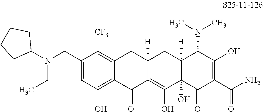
C1(CN(C2CCCC2)CC)=CC(O)=C2C(=C1[CF3])CC1([H])C(=C(O)C3(O)C([H])(C1)C(N(C)C)C(O)=C(C(N)=O)C3=O)C2=O
